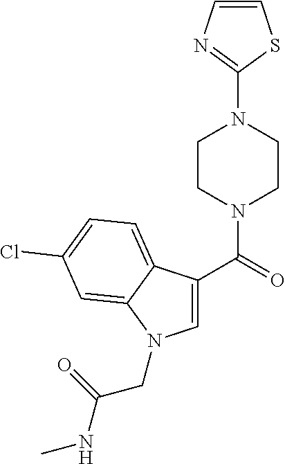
C1(N2CCN(C(C3=CN(CC(NC)=O)C4=CC(Cl)=CC=C34)=O)CC2)=NC=CS1
